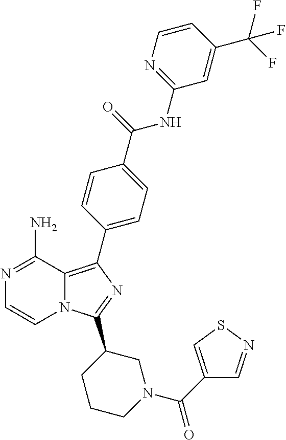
N12C(=C(C3=CC=C(C(=O)NC4=NC=CC(C(F)(F)F)=C4)C=C3)N=C1C1CCCN(C(C3=CSN=C3)=O)C1)C(N)=NC=C2
